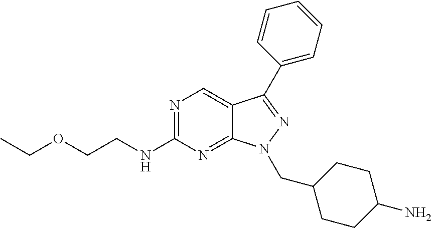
N1=C(NCCOCC)N=C2C(=C1)C(C1=CC=CC=C1)=NN2CC1CCC(N)CC1
